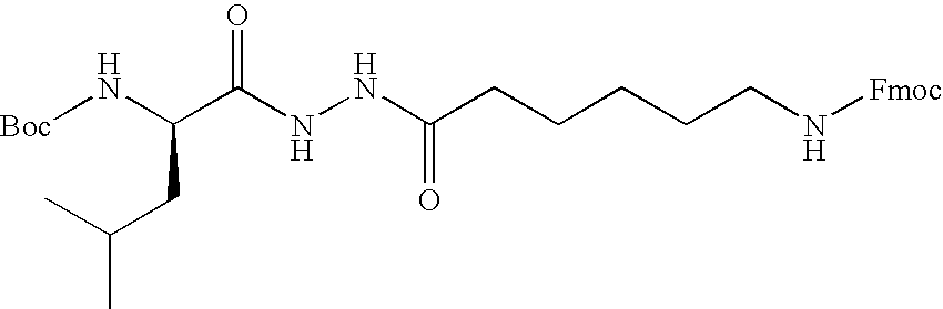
N(C(C(NNC(CCCCCN[Fmoc])=O)=O)CC(C)C)[Boc]
